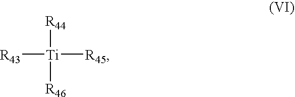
[R43][Ti]([R44])([R46])[R45]
